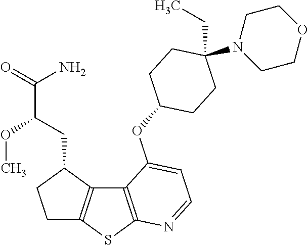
C12=C(SC3=C1C(CC(OC)C(N)=O)CC3)N=CC=C2OC1CCC(CC)(N2CCOCC2)CC1
